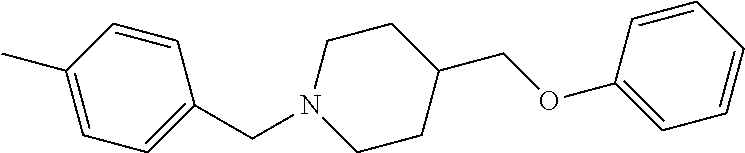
C1CC(COC2=CC=CC=C2)CCN1CC1=CC=C(C)C=C1
